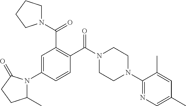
C1=C(N2C(C)CCC2=O)C=CC(C(N2CCN(C3=NC=C(C)C=C3C)CC2)=O)=C1C(N1CCCC1)=O
